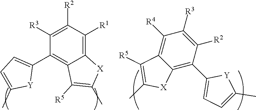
C1([R2])=C([R3])C(C2=CC=C(C)[Y]2)=C2C(=C1[R1])[X]C(C)=C2[R5].C1([R3])=C([R2])C(C2=CC=C(C)[Y]2)=C2C(=C1[R4])C([R5])=C(C)[X]2
